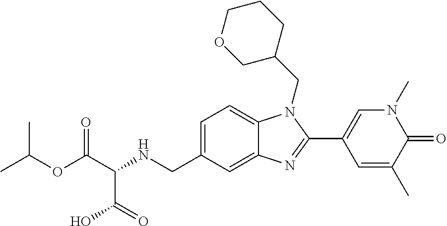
O(C(C(NCC1=CC=C2C(=C1)N=C(C1=CN(C)C(=O)C(C)=C1)N2CC1CCCOC1)C(=O)O)=O)C(C)C
